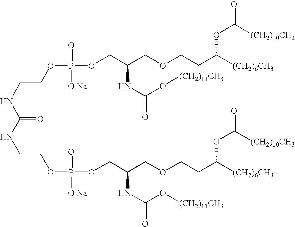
C(=O)(NCCOP(OCC(COCCC([(CH2)6CH3])OC(=O)[(CH2)10CH3])NC(=O)O[(CH2)11CH3])(=O)[O Na])NCCOP(OCC(COCCC([(CH2)6CH3])OC(=O)[(CH2)10CH3])NC(O[(CH2)11CH3])=O)(=O)[O Na]
